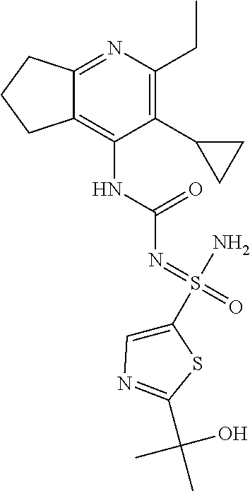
N(C1=C2CCCC2=NC(CC)=C1C1CC1)C(=O)N=S(N)(=O)C1=CN=C(C(C)(O)C)S1
